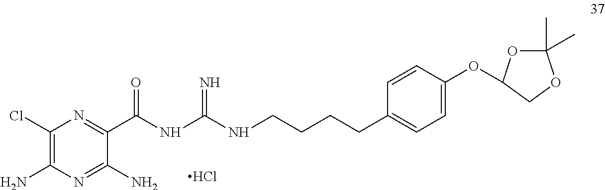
Cl.C1(Cl)=C(N)N=C(N)C(C(NC(NCCCCC2=CC=C(OC3OC(C)(C)OC3)C=C2)=N)=O)=N1
